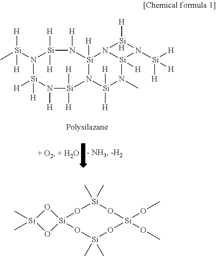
N1([Si](C)([H])[H])[Si]([H])([H])N([H])[Si]([H])([H])N2[Si]([H])(N([H])[Si]1([H])[H])N1[Si]([H])(N(C)[Si]2([H])[H])N([Si]([H])([H])[H])[Si]1[H].[H].O1[Si]2(O[Si](C)(C)O[Si](OC)(OC)O[Si]1(C)C)O[Si](C)(C)O2
